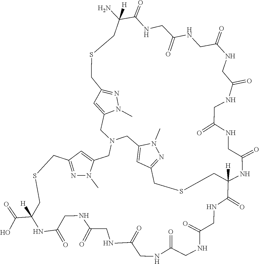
CN1N=C2CSCC(C(=O)O)([H])NC(=O)CNC(=O)CNC(=O)CNC(=O)CNC(=O)CNC(=O)C3([H])NC(=O)CNC(=O)CNC(=O)CNC(=O)CNC(=O)CNC(=O)C(N)([H])CSCC4=NN(C)C(=C4)CN(CC4=CC(=NN4C)CSC3)CC1=C2
